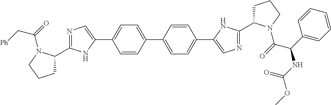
C1C(C2=NC=C(C3=CC=C(C4=CC=C(C5=CN=C(C6CCCN6C(=O)C(C6=CC=CC=C6)NC(OC)=O)N5)C=C4)C=C3)N2)N(C(=O)C[Ph])CC1
